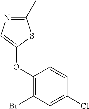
C1(OC2=CN=C(C)S2)=C(Br)C=C(Cl)C=C1
